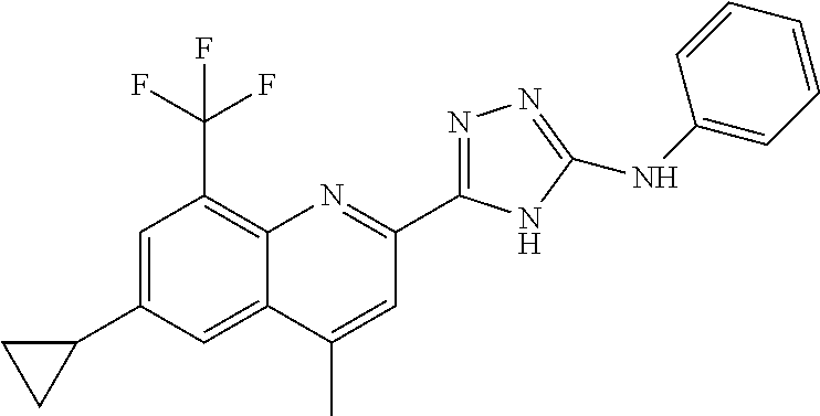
C1=C(C2CC2)C=C2C(=C1C(F)(F)F)N=C(C1=NN=C(NC3=CC=CC=C3)N1)C=C2C
